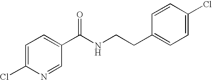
ClC1=CC=C(C(NCCC2=CC=C(Cl)C=C2)=O)C=N1
